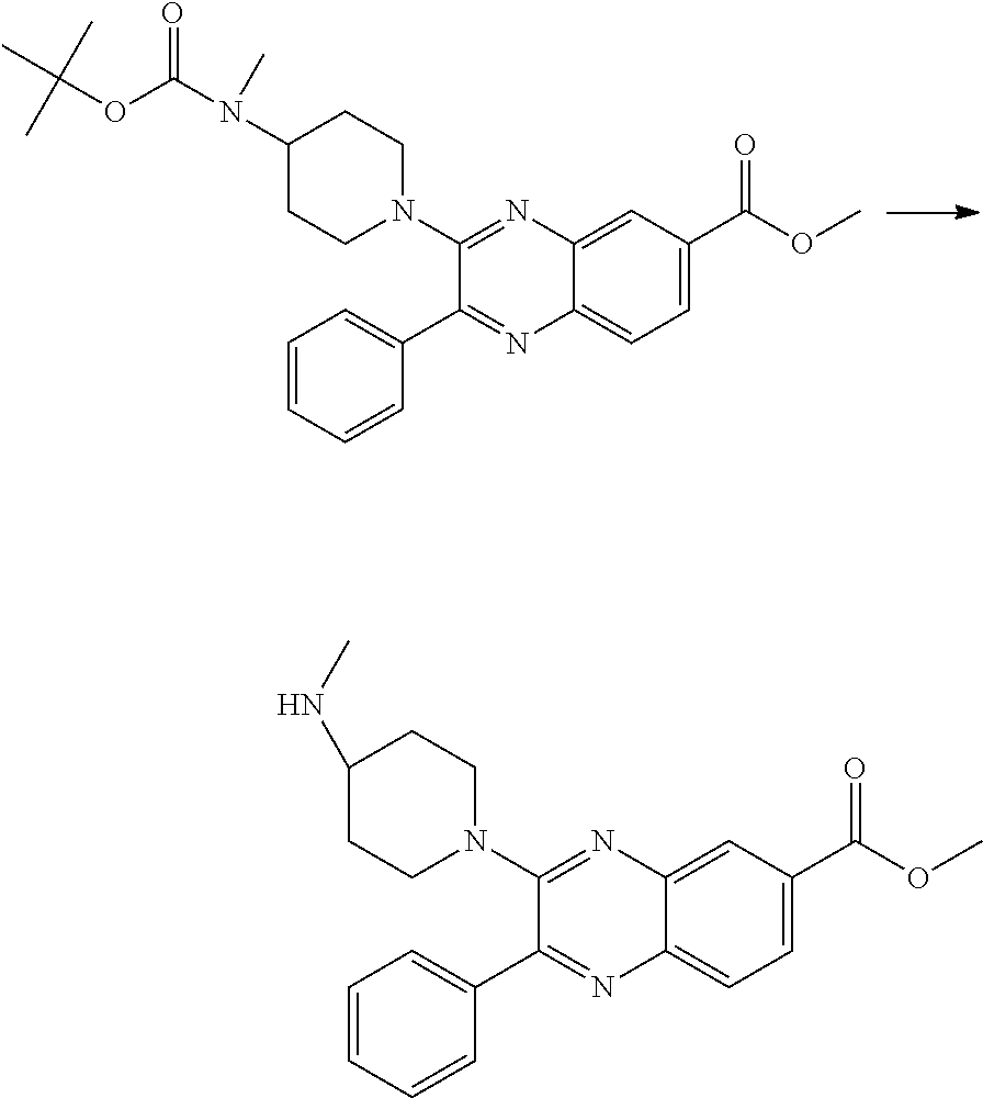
C12=CC(C(OC)=O)=CC=C1N=C(C1=CC=CC=C1)C(N1CCC(N(C(OC(C)(C)C)=O)C)CC1)=N2.C12=CC(C(OC)=O)=CC=C1N=C(C1=CC=CC=C1)C(N1CCC(NC)CC1)=N2
